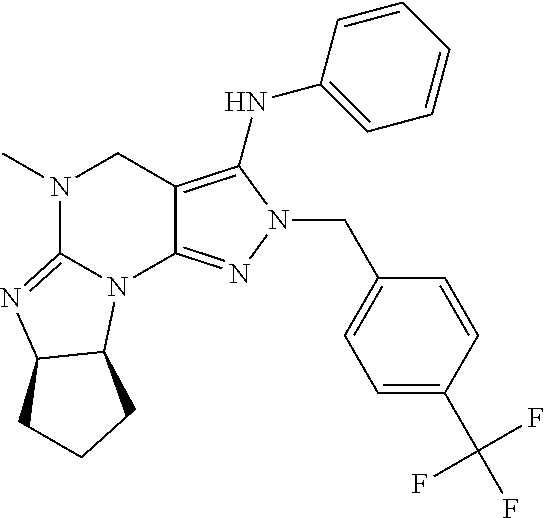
N1(C)C2=NC3C(N2C2=NN(CC4=CC=C(C(F)(F)F)C=C4)C(NC4=CC=CC=C4)=C2C1)CCC3
